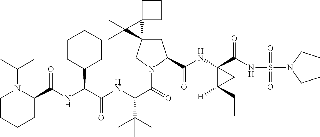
C1C2(CN(C(=O)C(NC(C(NC(=O)C3N(C(C)C)CCCC3)C3CCCCC3)=O)C(C)(C)C)C1C(NC1(C(NS(N(CC)CC)(=O)=O)=O)C([H])(CC)C1)=O)C1(C2(C)C)CCC1
